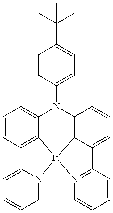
C1=CC(N2C3=CC=CC4=C3[Pt]3(C5=C2C=CC=C5C2=N3C=CC=C2)N2=CC=CC=C42)=CC=C1C(C)(C)C
